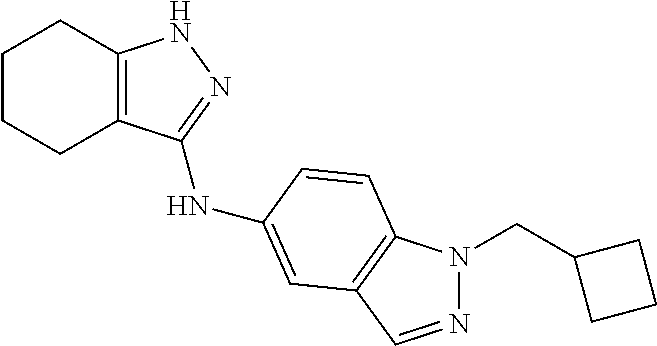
C1CCC2=C(C1)NN=C2NC1=CC2=C(N(CC3CCC3)N=C2)C=C1
